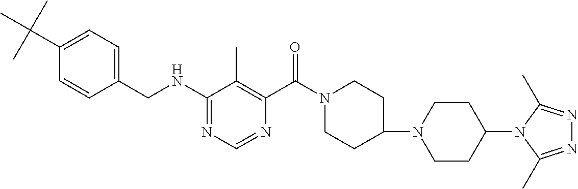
C1(NCC2=CC=C(C(C)(C)C)C=C2)=NC=NC(C(N2CCC(N3CCC(N4C(C)=NN=C4C)CC3)CC2)=O)=C1C
